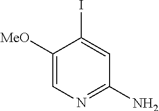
C1([MeO])=CN=C(N)C=C1I
